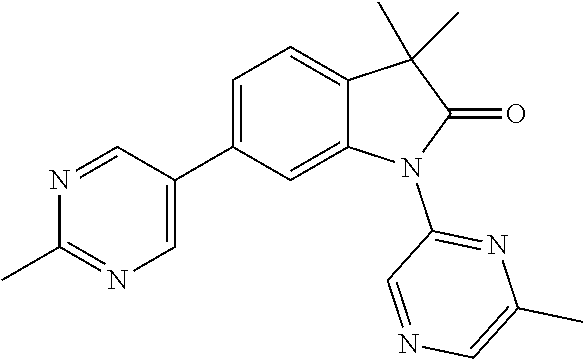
C1=C(C2=CN=C(C)N=C2)C=C2C(=C1)C(C)(C)C(=O)N2C1=NC(C)=CN=C1
